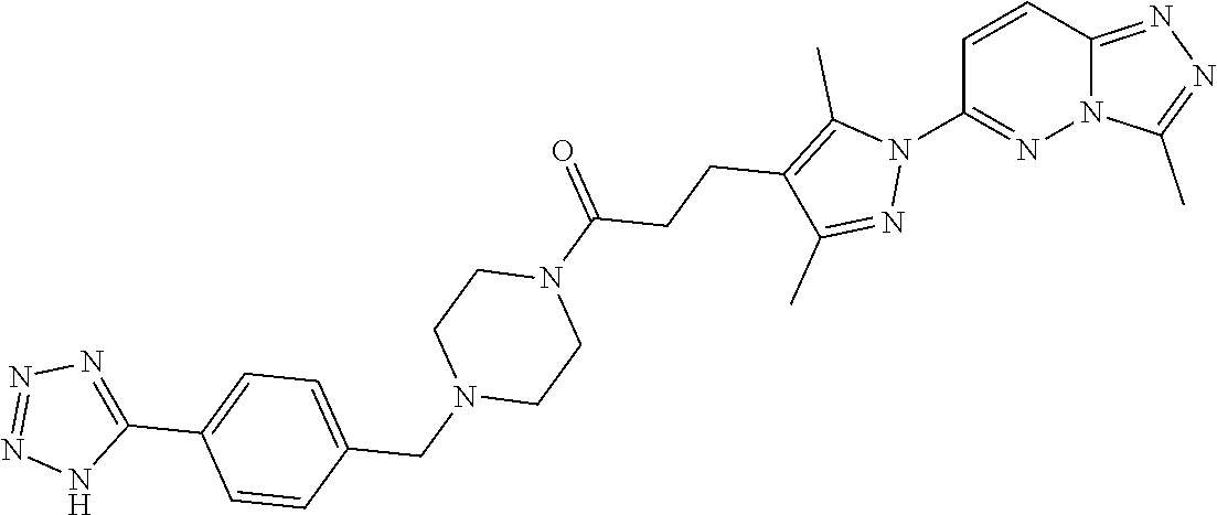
C1=CC2=NN=C(C)N2N=C1N1C(C)=C(CCC(N2CCN(CC3=CC=C(C4=NN=NN4)C=C3)CC2)=O)C(C)=N1
